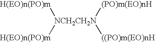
[H(EO)n(PO)m][NCH2CH2N]([(PO)m(EO)nH])([((PO)m(EO)nH])[H(EO)n(PO)m]
